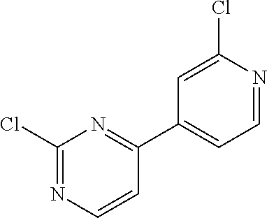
C1(Cl)=NC=CC(C2=CC=NC(Cl)=C2)=N1
